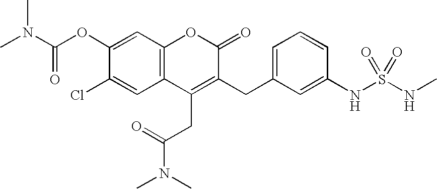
CN(C(OC1=CC2=C(C=C1Cl)C(CC(=O)N(C)C)=C(CC1=CC=CC(NS(NC)(=O)=O)=C1)C(=O)O2)=O)C
